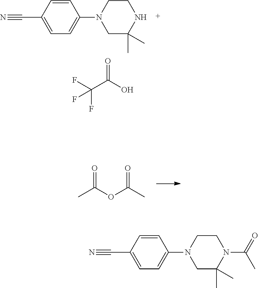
C1(C#N)=CC=C(N2CC(C)(C)NCC2)C=C1.O=C(O)C(F)(F)F.CC(OC(C)=O)=O.C1(C#N)=CC=C(N2CC(C)(C)N(C(=O)C)CC2)C=C1
